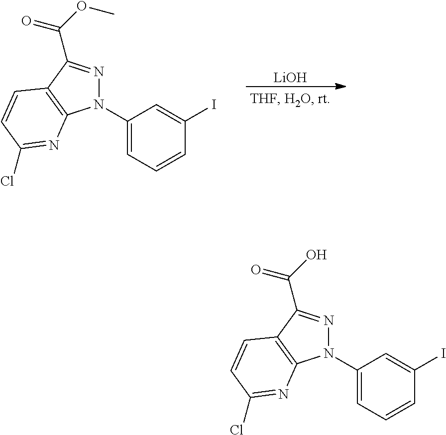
C1(N2N=C(C(OC)=O)C3=C2N=C(Cl)C=C3)=CC=CC(I)=C1.[LiOH].C1(N2N=C(C(O)=O)C3=C2N=C(Cl)C=C3)=CC=CC(I)=C1
